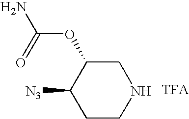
C1CNCC(OC(=O)N)C1[N3]
